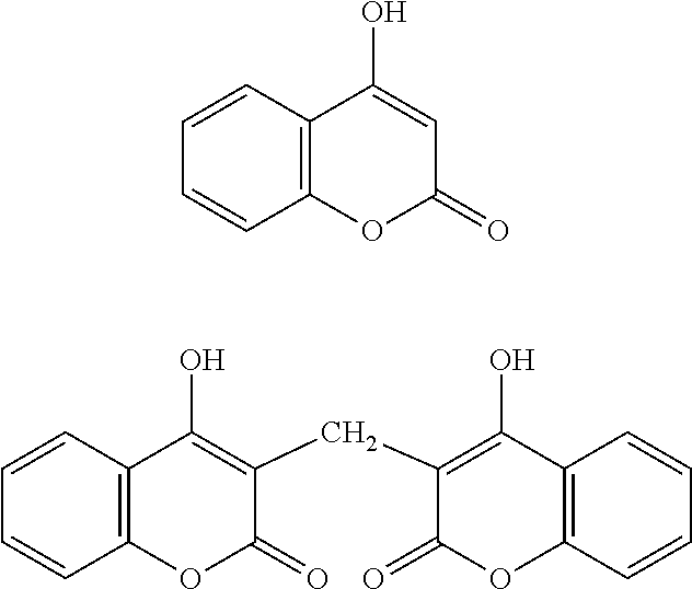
C1=CC2=C(C=C1)OC(=O)C=C2O.C1=CC2=C(C=C1)OC(=O)C(CC1=C(O)C3=C(C=CC=C3)OC1=O)=C2O
